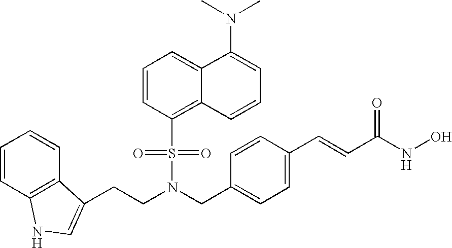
C1=CC2=C(C=C1)C(CCN(CC1=CC=C(C=CC(NO)=O)C=C1)S(C1=C3C(=CC=C1)C(N(C)C)=CC=C3)(=O)=O)=CN2
